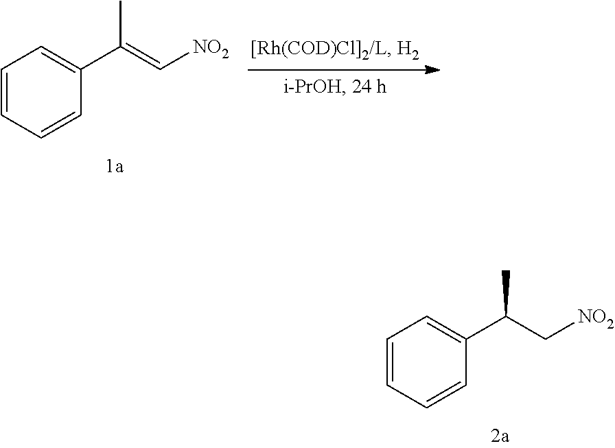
C1=CC=CC(C(=C[NO2])C)=C1.C1=CC=CC(C(C[NO2])C)=C1
